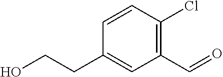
C1=CC(CCO)=CC(C=O)=C1Cl
